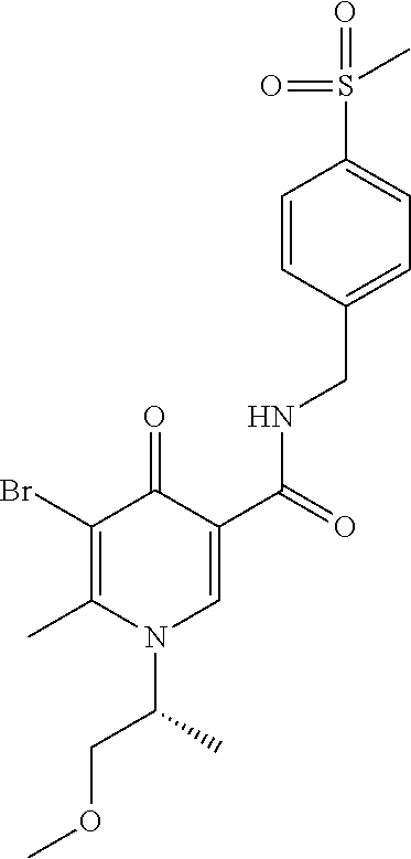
C1(Br)=C(C)N(C(COC)C)C=C(C(=O)NCC2=CC=C(S(=O)(=O)C)C=C2)C1=O
